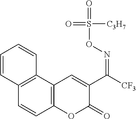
C12=C(C3=C(C=C1)OC(=O)C(C(=NOS(=O)([C3H7])=O)[CF3])=C3)C=CC=C2
